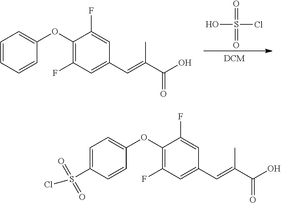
O=S(=O)(O)Cl.C1=CC=CC(OC2=C(F)C=C(C=C(C(O)=O)C)C=C2F)=C1.C1=C(S(Cl)(=O)=O)C=CC(OC2=C(F)C=C(C=C(C(O)=O)C)C=C2F)=C1
